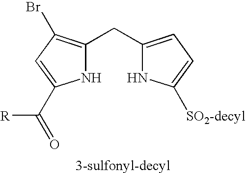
N1C(CC2=C(Br)C=C(C(=O)[R])N2)=CC=C1[SO2-decyl]
